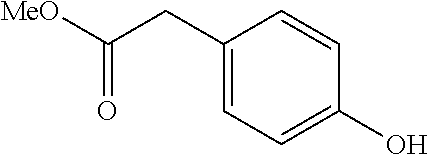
C1(CC([MeO])=O)=CC=C(O)C=C1
